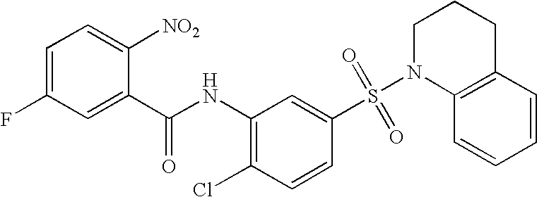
C1=C(F)C=C(C(NC2=C(Cl)C=CC(S(N3C4=C(CCC3)C=CC=C4)(=O)=O)=C2)=O)C([NO2])=C1
